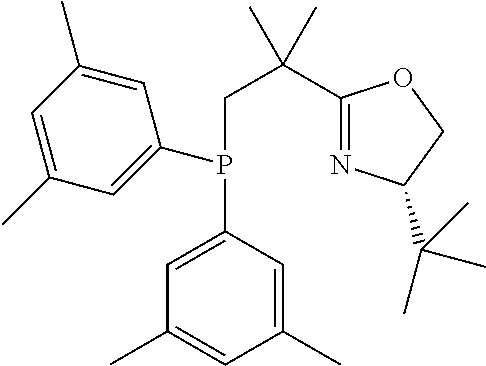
C1(C)=CC(C)=CC(P(CC(C2=NC(C(C)(C)C)CO2)(C)C)C2=CC(C)=CC(C)=C2)=C1
